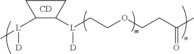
C1C([L](C)[D])C([L](CCOCCC(C)=O)[D])C1.[CD]
